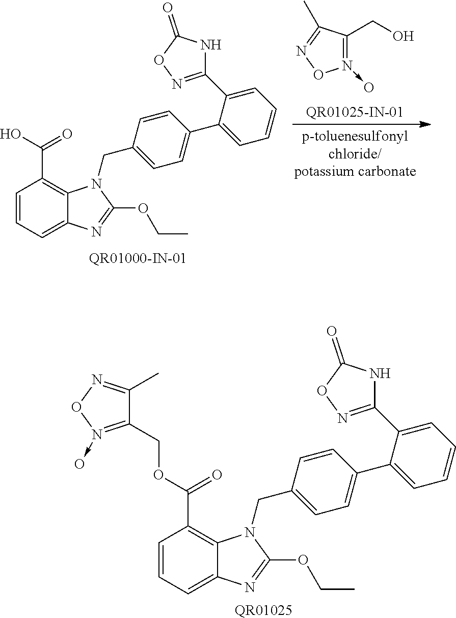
C1=CC=C2C(=C1C(=O)O)N(CC1=CC=C(C3=CC=CC=C3C3=NOC(=O)N3)C=C1)C(OCC)=N2.N1(->O)=C(CO)C(C)=NO1.[QR01025].C1=CC=C2C(=C1C(=O)OCC1=N(->O)ON=C1C)N(CC1=CC=C(C3=CC=CC=C3C3=NOC(=O)N3)C=C1)C(OCC)=N2
